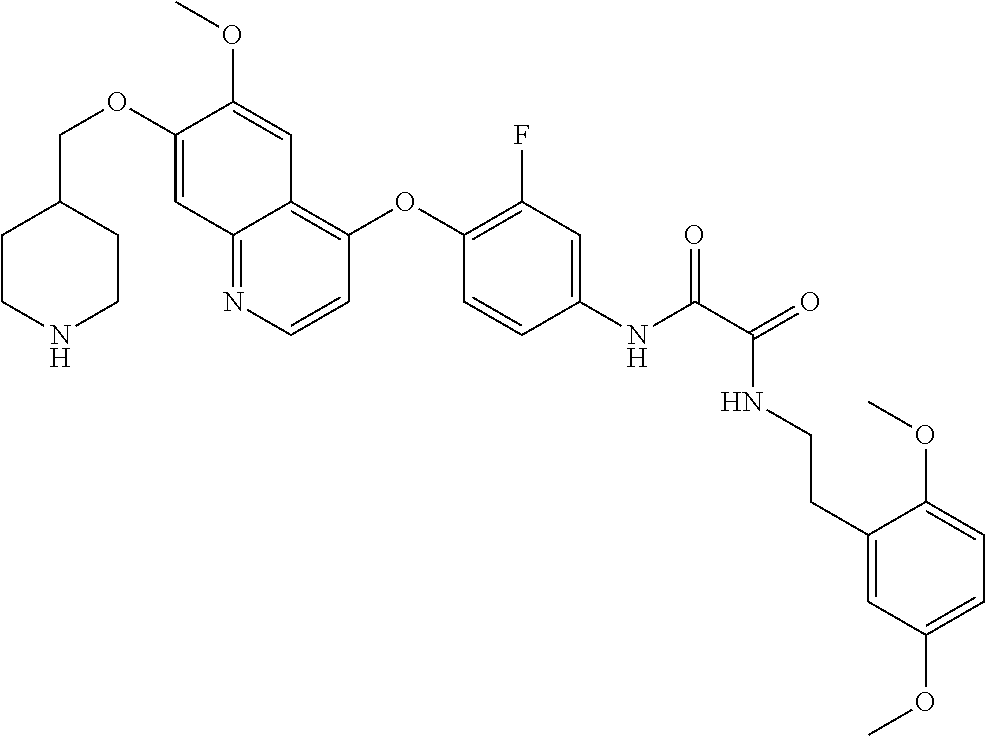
C1CNCCC1COC1=CC2=NC=CC(OC3=C(F)C=C(NC(=O)C(NCCC4=CC(OC)=CC=C4OC)=O)C=C3)=C2C=C1OC
